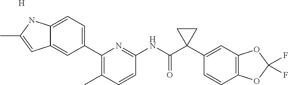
C1(C2=CC=C3C(=C2)C=C(C)N3)=C(C)C=CC(NC(C2(C3=CC4=C(C=C3)OC(F)(F)O4)CC2)=O)=N1.[H]
